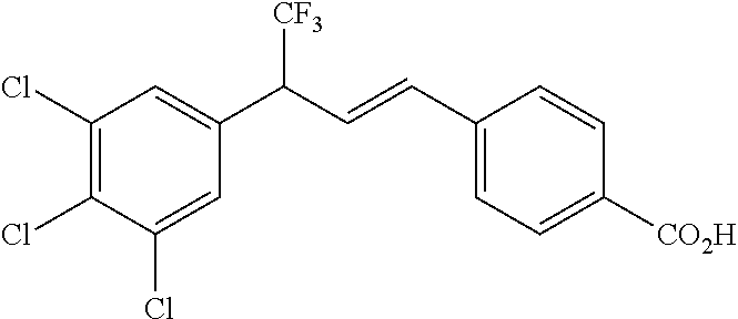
C1(Cl)=C(Cl)C(Cl)=CC(C(C=CC2=CC=C([CO2H])C=C2)[CF3])=C1
